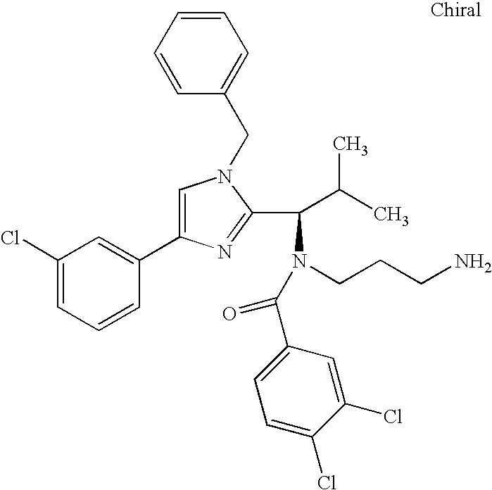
C1(Cl)=CC=CC(C2=CN(CC3=CC=CC=C3)C(C(C(C)C)N(CCCN)C(C3=CC=C(Cl)C(Cl)=C3)=O)=N2)=C1
